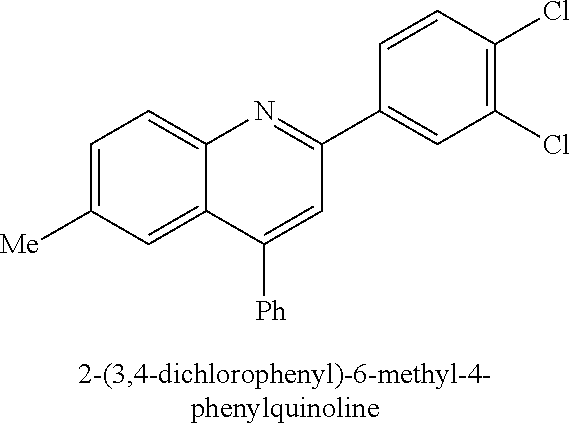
C1=C([Me])C=C2C(=C1)N=C(C1=CC(Cl)=C(Cl)C=C1)C=C2[Ph]
